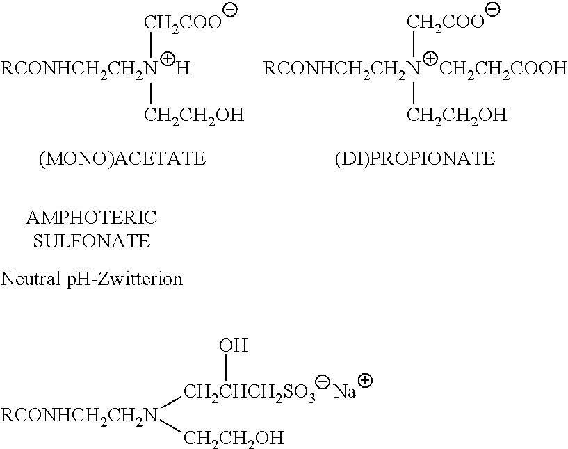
[CH2CHCH2SO3]([RCONHCH2CH2N][CH2CH2OH])O.[Na].[CH2COO][RCONHCH2CH2N][CH2CH2OH].[H].[CH2COO][RCONHCH2CH2N][CH2CH2OH].[CH2CH2COOH]
